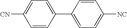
[CN]C1=CC=C(C2=CC=C([NC])C=C2)C=C1
